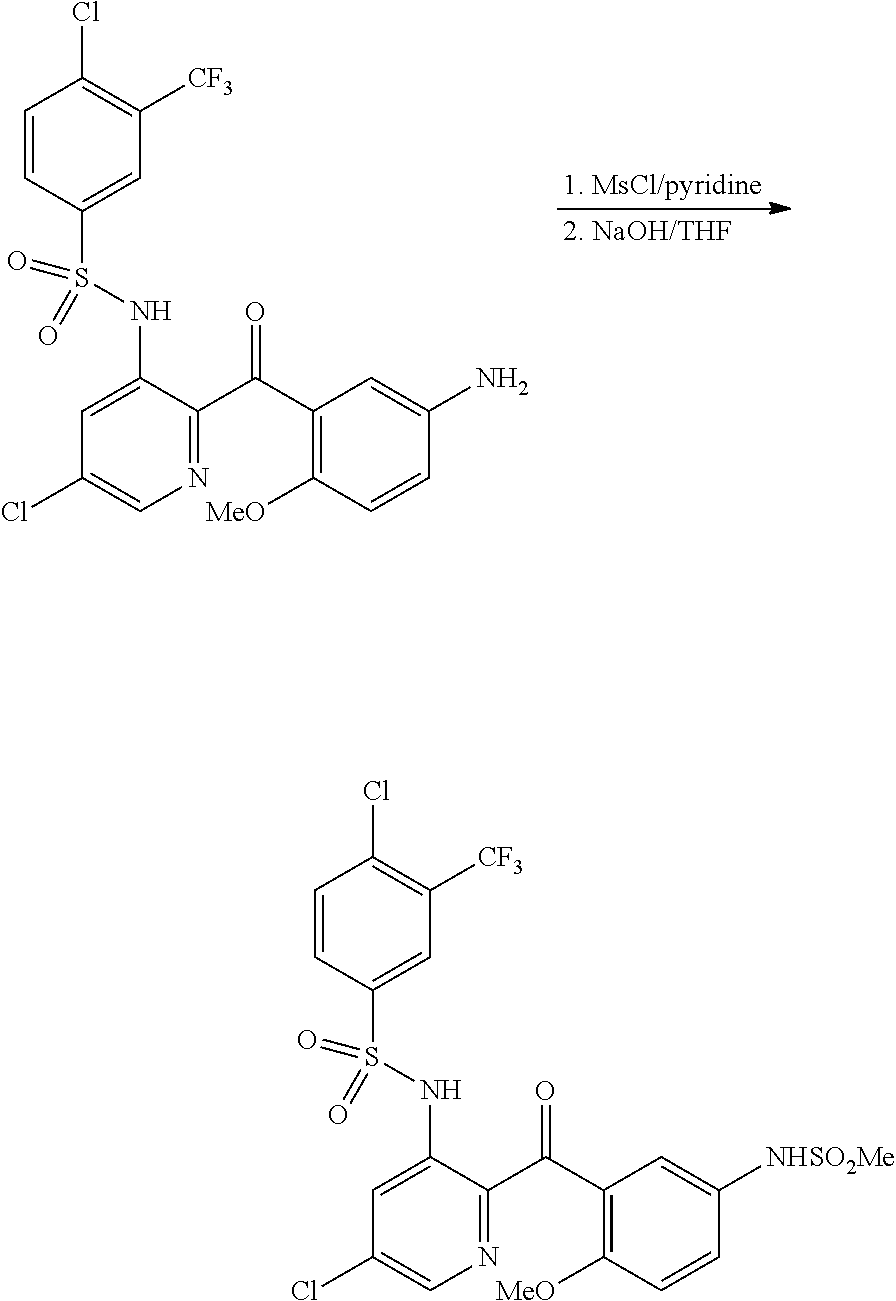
C1=CC(S(NC2=CC(Cl)=CN=C2C(C2=C([MeO])C=CC(N)=C2)=O)(=O)=O)=CC([CF3])=C1Cl.C1=CC(S(NC2=CC(Cl)=CN=C2C(C2=C([MeO])C=CC([NHSO2Me])=C2)=O)(=O)=O)=CC([CF3])=C1Cl
